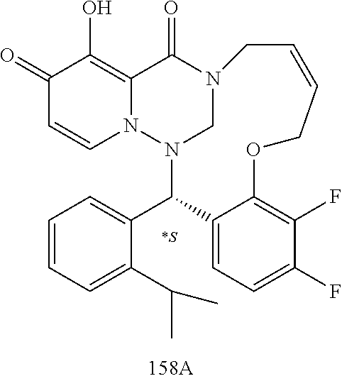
C1(=O)C=CN2C(=C1O)C(=O)N1CN2C(C2=CC=CC=C2C(C)C)C2=CC=C(F)C(F)=C2OCC=CC1.[*S]
